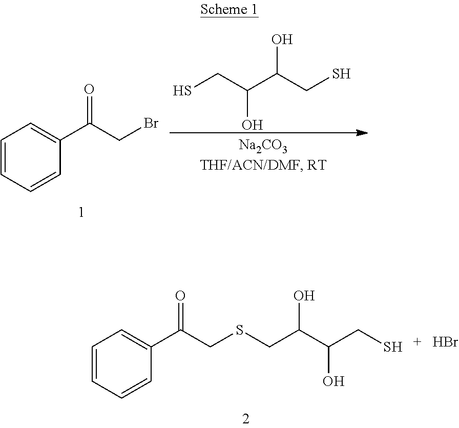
SCC(C(CS)O)O.C1=CC=CC(C(CBr)=O)=C1.C1=CC=CC(C(CSCC(C(CS)O)O)=O)=C1.Br
